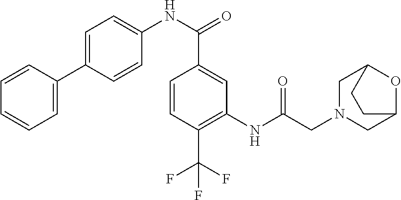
N(C(=O)C1=CC(NC(CN2CC3OC(C2)CC3)=O)=C(C(F)(F)F)C=C1)C1=CC=C(C2=CC=CC=C2)C=C1
